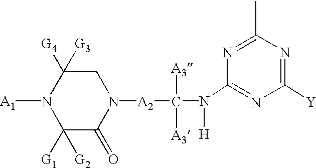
N1([A1])C([G1])([G2])C(=O)N([A2]C(N([H])C2=NC([Y])=NC(C)=N2)([A3])[A3])CC1([G4])[G3]
